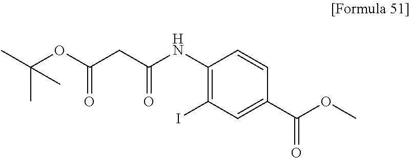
C1=CC(C(OC)=O)=CC(I)=C1NC(CC(OC(C)(C)C)=O)=O
